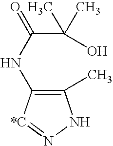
C1(C)=C(NC(=O)C(C)(C)O)[*C]=NN1
